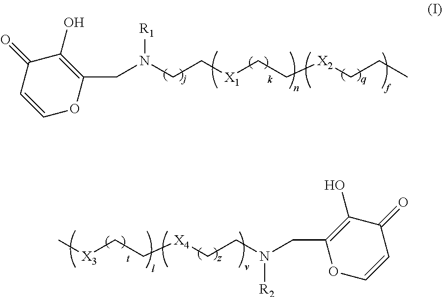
C1(=O)C=COC(CN(CC[X1]CC[X2]CCC)[R1])=C1O.[X3](CC[X4]CCN(CC1=C(O)C(=O)C=CO1)[R2])C
